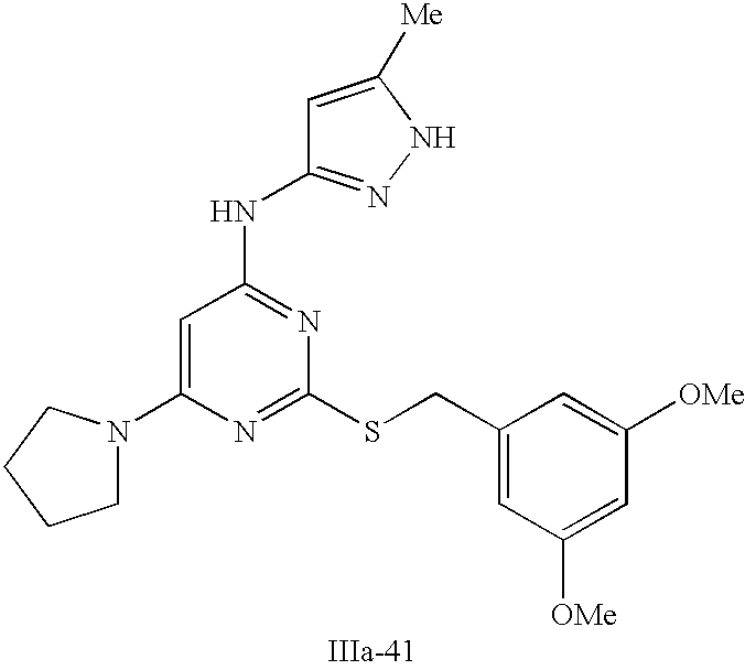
C1=C(N2CCCC2)N=C(SCC2=CC([OMe])=CC([OMe])=C2)N=C1NC1=NNC([Me])=C1
